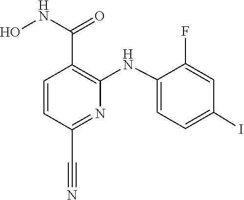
C1(NC2=C(C(NO)=O)C=CC(C#N)=N2)=CC=C(I)C=C1F
